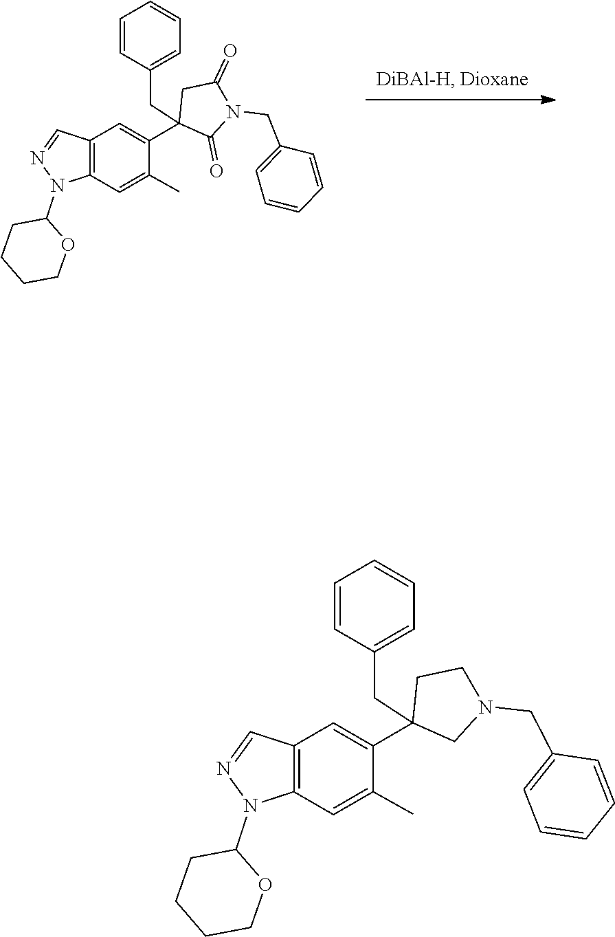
C1CCCOC1N1N=CC2=C1C=C(C)C(C1(CC3=CC=CC=C3)CC(=O)N(CC3=CC=CC=C3)C1=O)=C2.C1CCCOC1N1N=CC2=C1C=C(C)C(C1(CC3=CC=CC=C3)CCN(CC3=CC=CC=C3)C1)=C2
